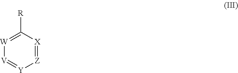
[W]1=C([R])[X]=[Z][Y]=[V]1
